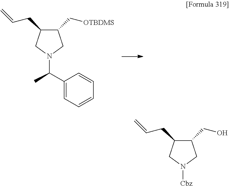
C1(C[OTBDMS])C(CC=C)CN(C(C2=CC=CC=C2)C)C1.C1(CO)C(CC=C)CN([Cbz])C1
